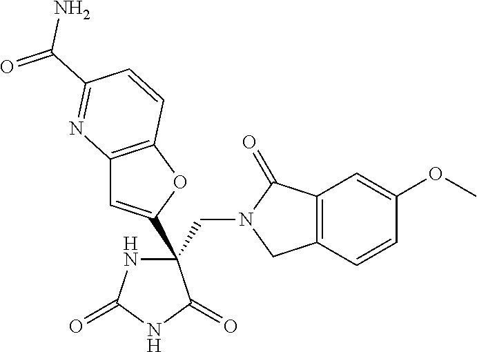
C(C1(C2=CC3=C(O2)C=CC(C(N)=O)=N3)NC(=O)NC1=O)N1CC2=C(C1=O)C=C(OC)C=C2
